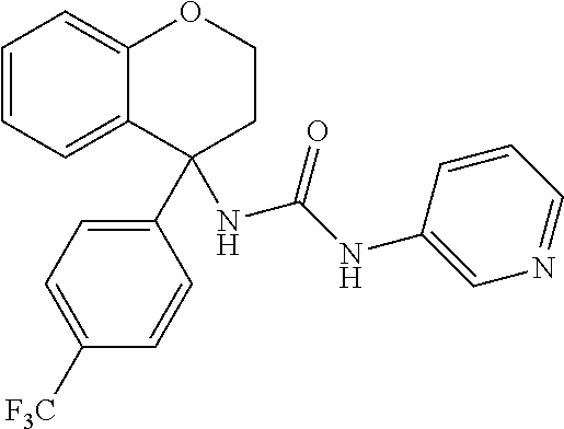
C1=CC=C2C(=C1)OCCC2(C1=CC=C([F3C])C=C1)NC(=O)NC1=CN=CC=C1
